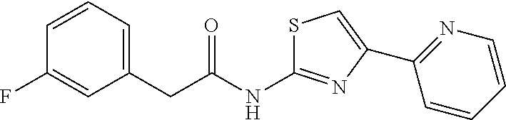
S1C(NC(CC2=CC=CC(F)=C2)=O)=NC(C2=NC=CC=C2)=C1
